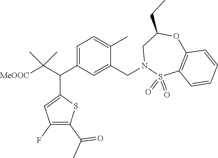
C1=C(C(C([MeOOC])(C)C)C2=CC(F)=C(C(=O)C)S2)C=C(CN2S(=O)(=O)C3=C(OC(CC)C2)C=CC=C3)C(C)=C1
